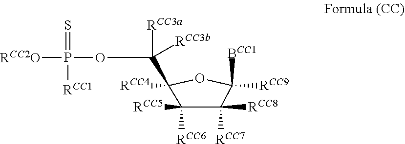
C(OP([RCC2O])(=S)[RCC1])([RCC3a])([RCC3b])C1([RCC4])C([RCC5])([RCC6])C([RCC8])([RCC7])C([RCC9])([BCC1])O1
